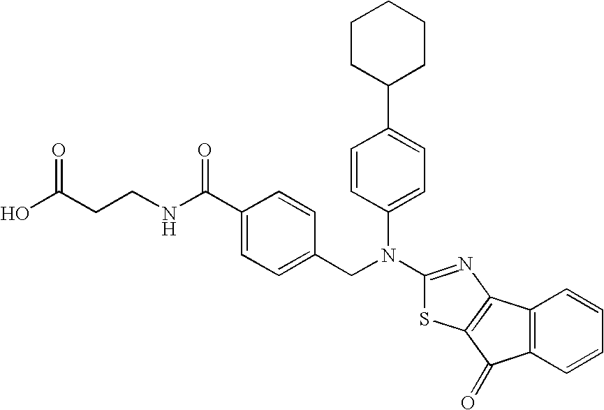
C1(C2=CC=C(N(C3=NC4=C(S3)C(=O)C3=C4C=CC=C3)CC3=CC=C(C(NCCC(O)=O)=O)C=C3)C=C2)CCCCC1
